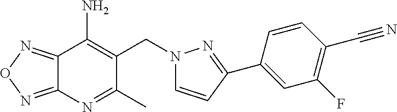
C12=NON=C1C(N)=C(CN1C=CC(C3=CC(F)=C(C#N)C=C3)=N1)C(C)=N2
